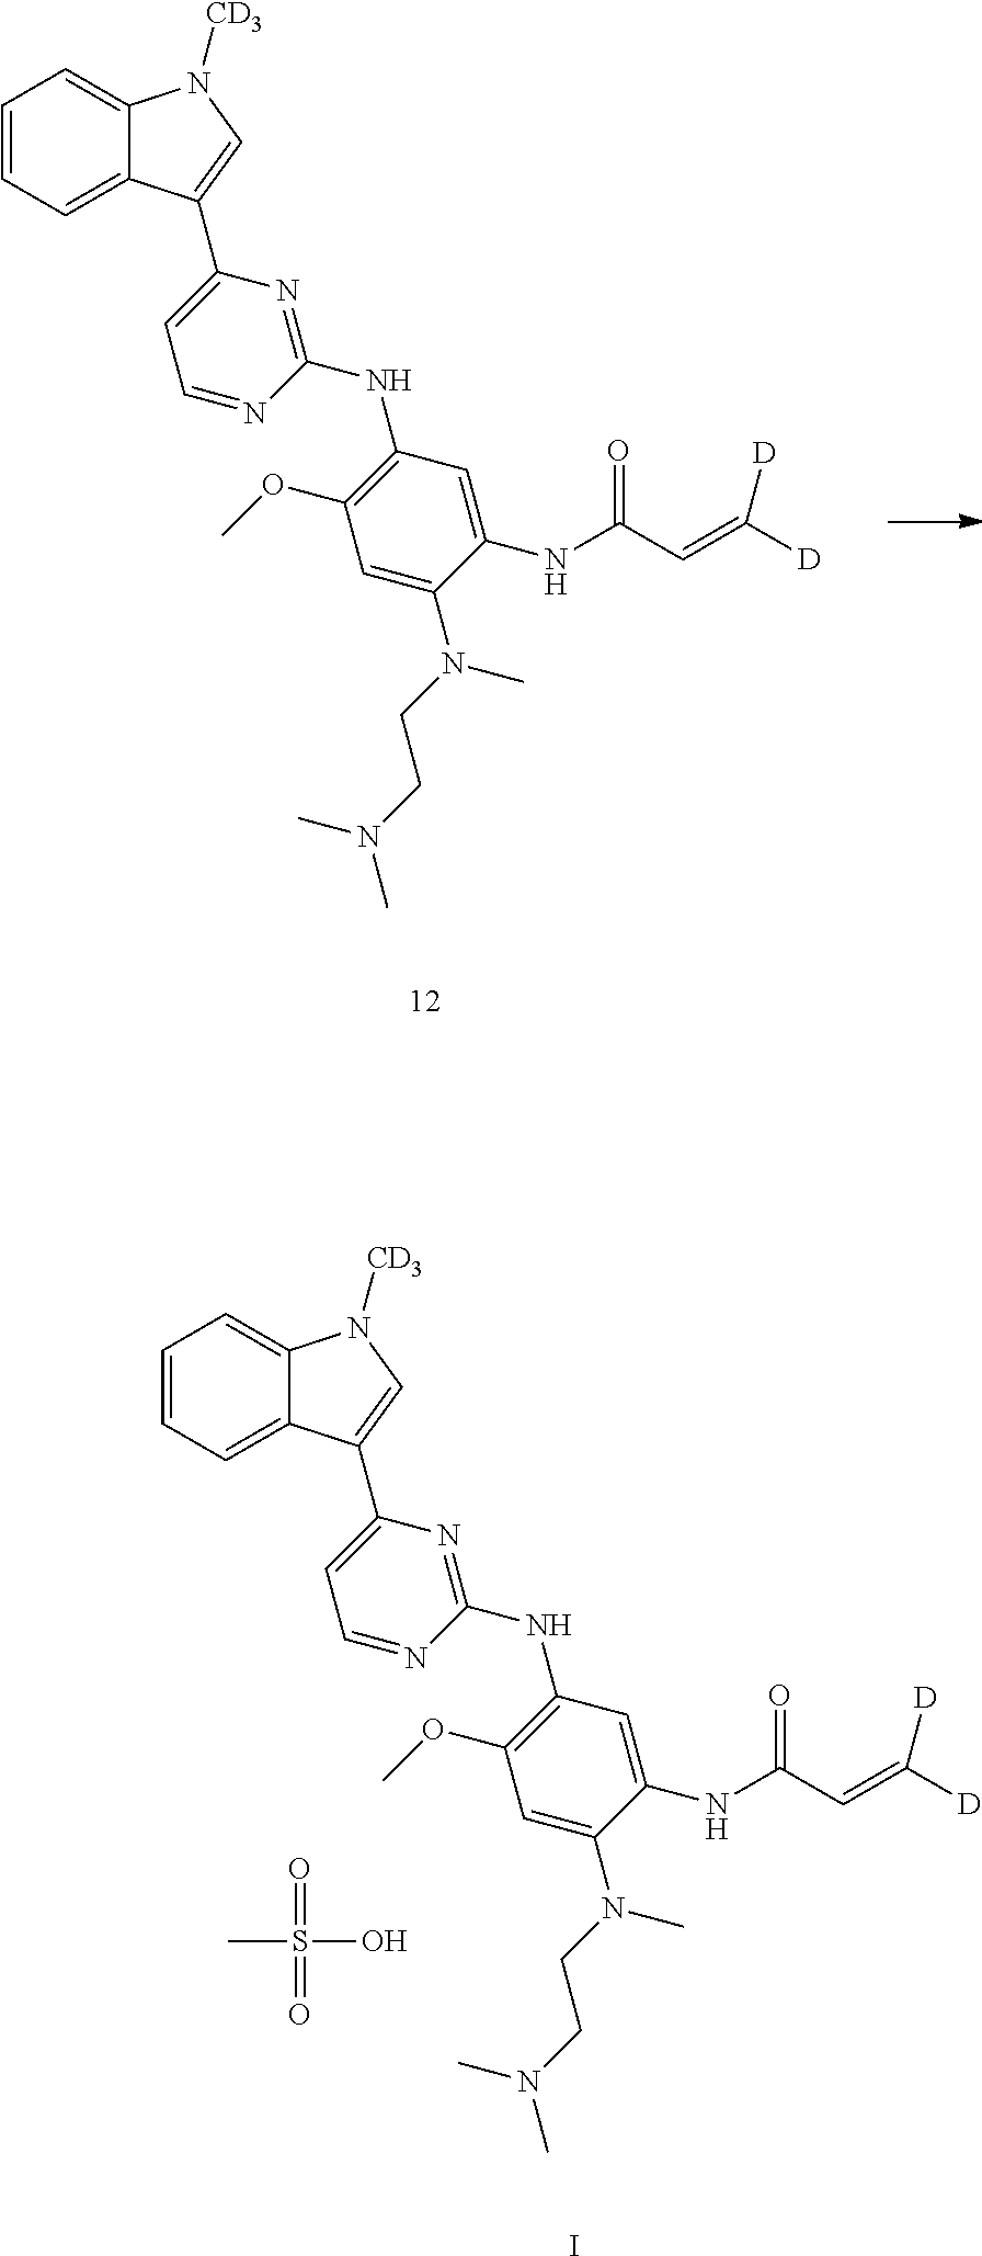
C1=CC=C2C(=C1)N([CD3])C=C2C1=CC=NC(NC2=C(OC)C=C(N(CCN(C)C)C)C(NC(C=C([D])[D])=O)=C2)=N1.C1=CC=C2C(=C1)N([CD3])C=C2C1=CC=NC(NC2=C(OC)C=C(N(CCN(C)C)C)C(NC(C=C([D])[D])=O)=C2)=N1.CS(O)(=O)=O.I
